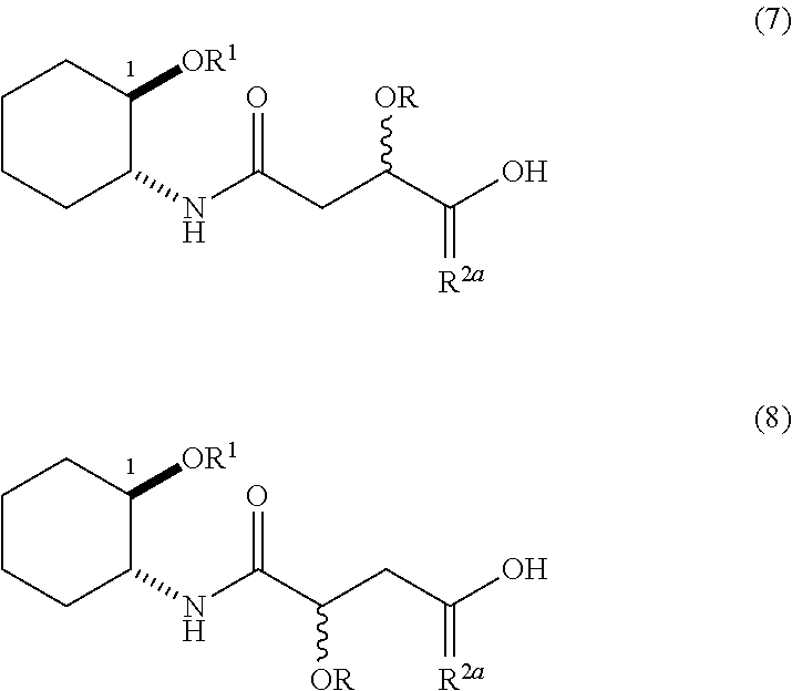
[OR1]C1CCCCC1NC(CC(C(O)=[R2a])[OR])=O.[OR1]C1CCCCC1NC(C(CC(O)=[R2a])[OR])=O
